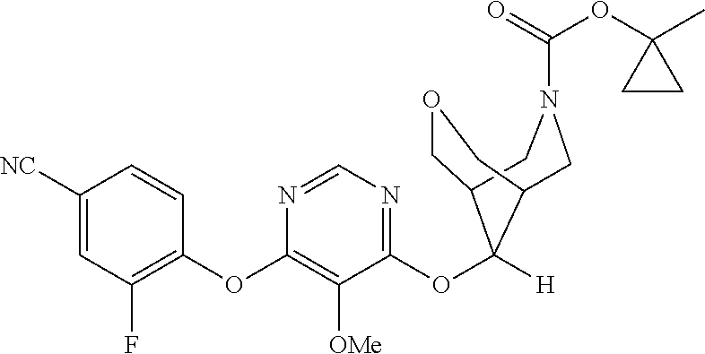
C1([NC])=CC(F)=C(OC2=C([OMe])C(OC3([H])C4COCC3CN(C(=O)OC3(C)CC3)C4)=NC=N2)C=C1
